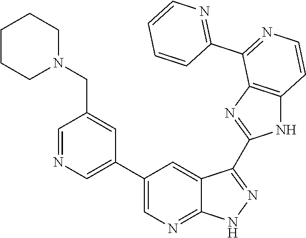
C1=NC=C(C2=CN=C3C(=C2)C(C2=NC4=C(N2)C=CN=C4C2=NC=CC=C2)=NN3)C=C1CN1CCCCC1
